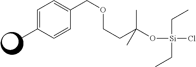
C1=C(C)C=CC(COCCC(O[Si](CC)(Cl)CC)(C)C)=C1
